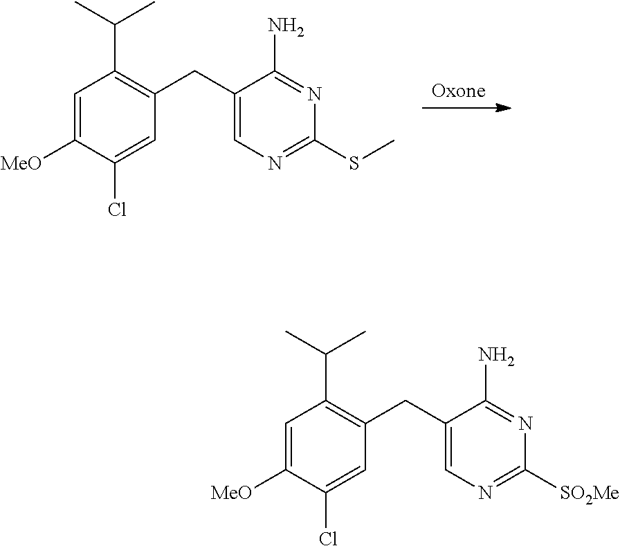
C1=C([MeO])C(Cl)=CC(CC2=CN=C([SO2Me])N=C2N)=C1C(C)C.C1=C([MeO])C(Cl)=CC(CC2=CN=C(SC)N=C2N)=C1C(C)C.[Oxone]
